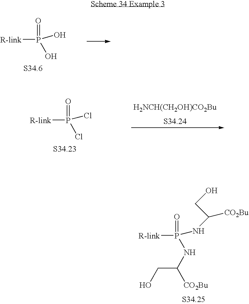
[R-link]P(=O)(NC(CO)[CO2Bu])NC([CO2Bu])CO.[R-link]P(=O)(O)O.[R-link]P(=O)(Cl)Cl.[H2NCH(CH2OH)CO2Bu]
